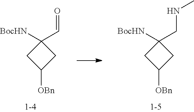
C1([OBn])CC([BocHN])(C=O)C1.C1([OBn])CC([BocHN])(CNC)C1
